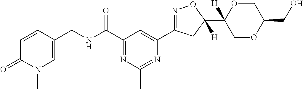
C1(CNC(C2=NC(C)=NC(C3=NOC(C4([H])COC(CO)CO4)([H])C3)=C2)=O)=CN(C)C(=O)C=C1
